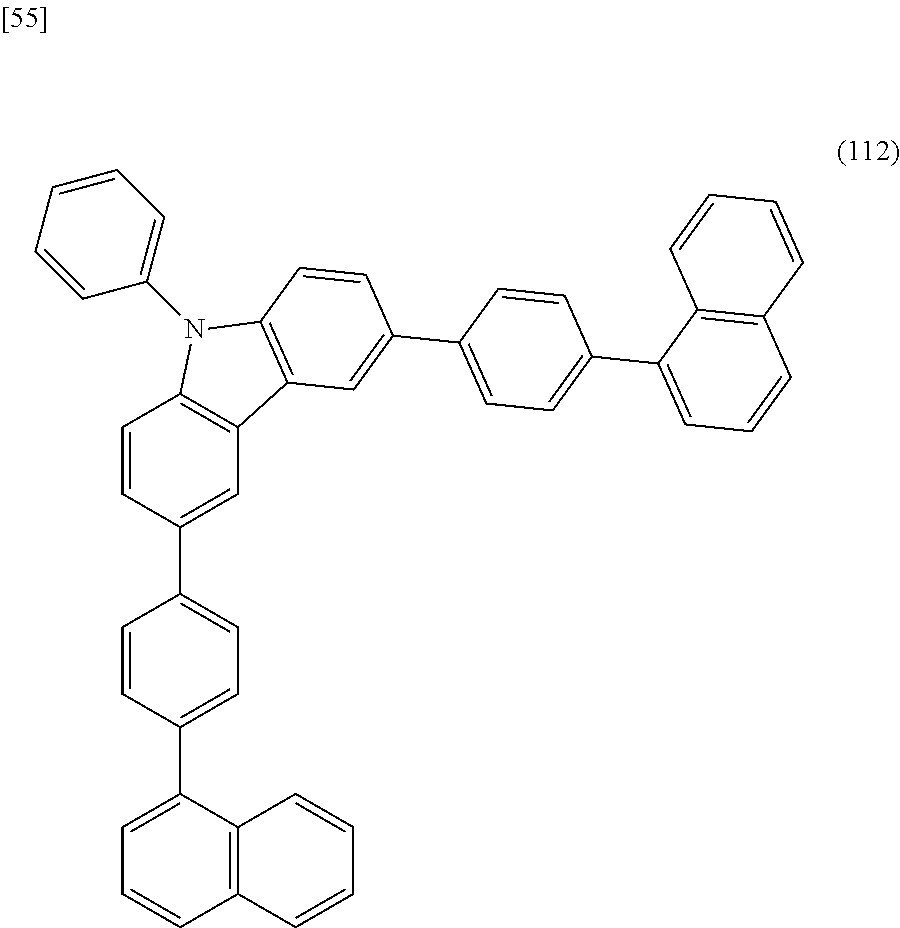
C1=CC(C2=CC=C(C3=CC=CC4=C3C=CC=C4)C=C2)=CC2=C1N(C1=CC=CC=C1)C1=C2C=C(C2=CC=C(C3=CC=CC4=C3C=CC=C4)C=C2)C=C1
